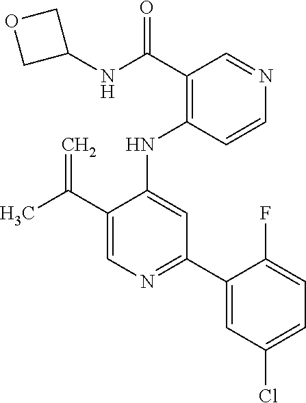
C1(NC2=CC(C3=CC(Cl)=CC=C3F)=NC=C2C(C)=C)=C(C(NC2COC2)=O)C=NC=C1
